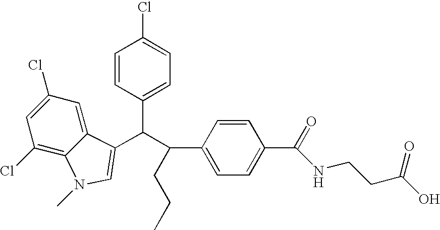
C1=CC(C(C(C2=CC=C(C(=O)NCCC(O)=O)C=C2)CCC)C2=CN(C)C3=C(Cl)C=C(Cl)C=C32)=CC=C1Cl
